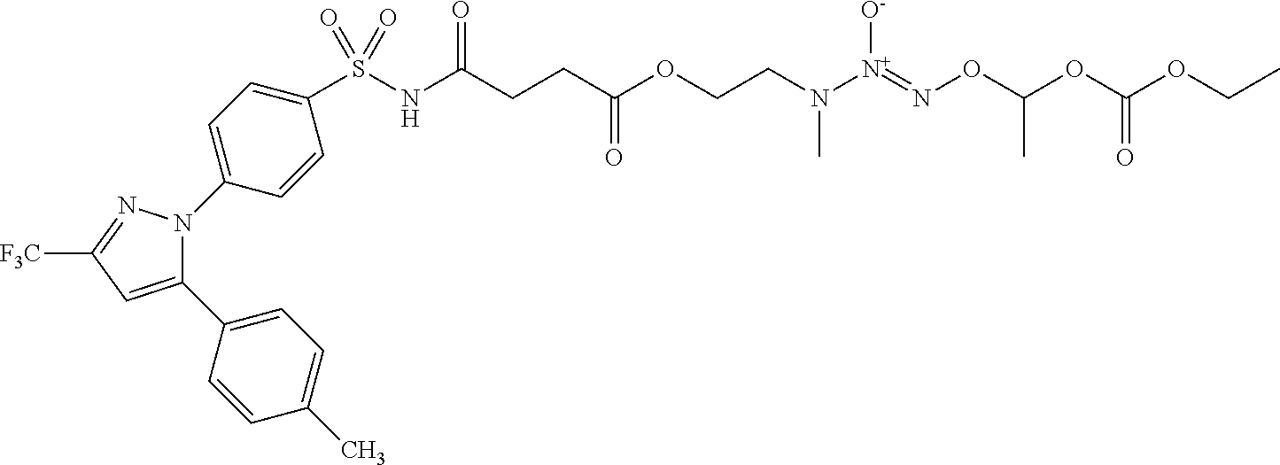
N1=C([F3C])C=C(C2=CC=C(C)C=C2)N1C1=CC=C(S(NC(CCC(OCCN([N+](=NOC(OC(OCC)=O)C)[O-])C)=O)=O)(=O)=O)C=C1
